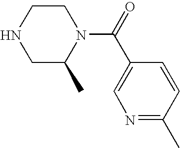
C1CNCC(C)N1C(=O)C1=CN=C(C)C=C1
